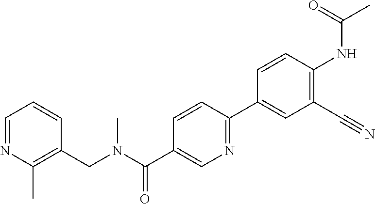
C1=NC(C)=C(CN(C(C2=CN=C(C3=CC(C#N)=C(NC(=O)C)C=C3)C=C2)=O)C)C=C1
